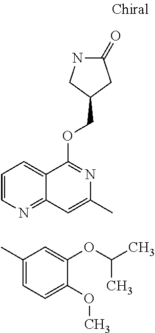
O(C1=NC(C)=CC2=NC=CC=C12)CC1CC(=O)NC1.CC1=CC=C(OC)C(OC(C)C)=C1
